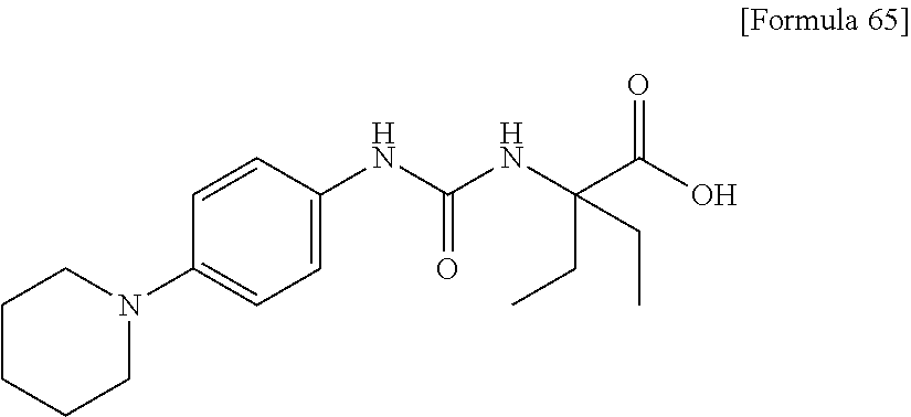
C1CCCN(C2=CC=C(NC(NC(C(=O)O)(CC)CC)=O)C=C2)C1
